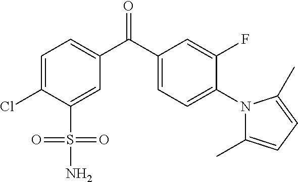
C1=C(Cl)C(S(N)(=O)=O)=CC(C(C2=CC=C(N3C(C)=CC=C3C)C(F)=C2)=O)=C1
